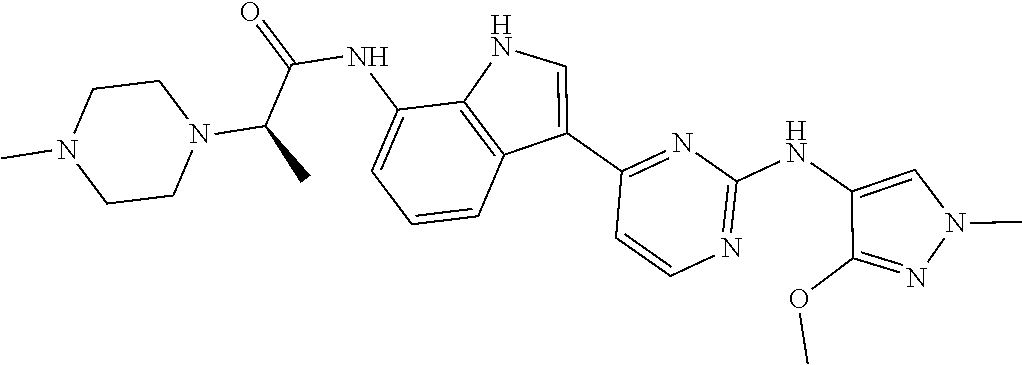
N1=C(NC2=CN(C)N=C2OC)N=C(C2=CNC3=C2C=CC=C3NC(=O)C(C)N2CCN(C)CC2)C=C1
